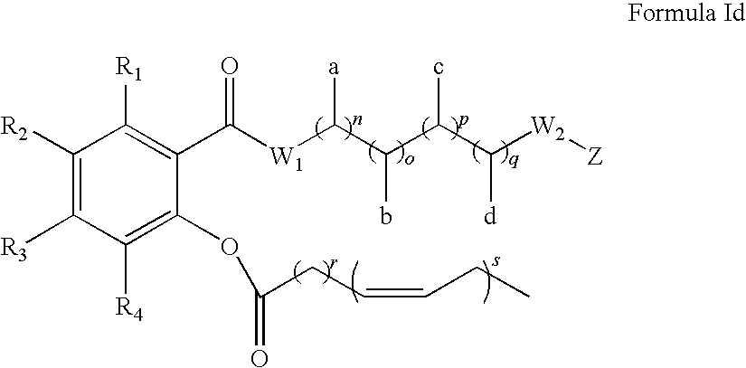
C1([R2])=C([R3])C([R4])=C(OC(CC=CCC)=O)C(C([W1]C(C(C(C([W2][Z])[d])c)b)[a])=O)=C1[R1]
